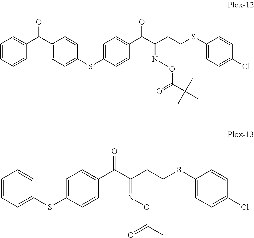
C1=CC=CC(C(C2=CC=C(SC3=CC=C(C(=O)C(=NOC(=O)C(C)(C)C)CCSC4=CC=C(Cl)C=C4)C=C3)C=C2)=O)=C1.C1=CC=C(SC2=CC=C(C(=O)C(=NOC(=O)C)CCSC3=CC=C(Cl)C=C3)C=C2)C=C1
